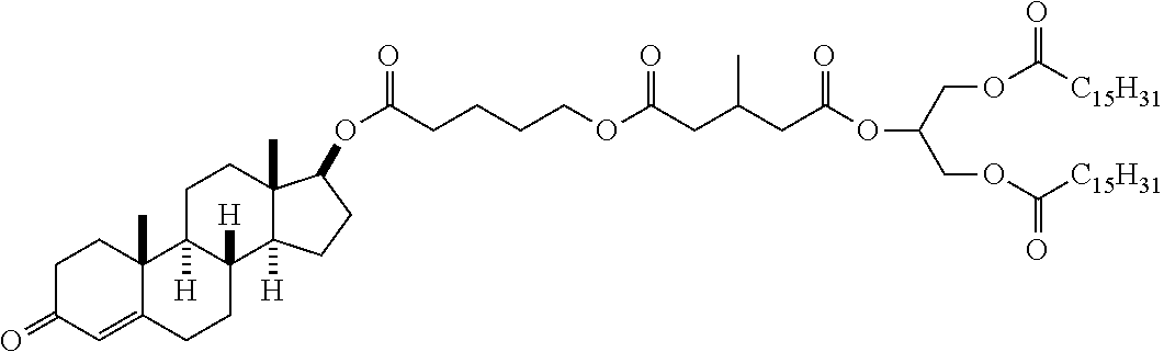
C(COC([C15H31])=O)(COC([C15H31])=O)OC(CC(CC(OCCCCC(OC1C2(C)C([H])(CC1)C1([H])C([H])(CC2)C2(C)C(=CC(=O)CC2)CC1)=O)=O)C)=O
